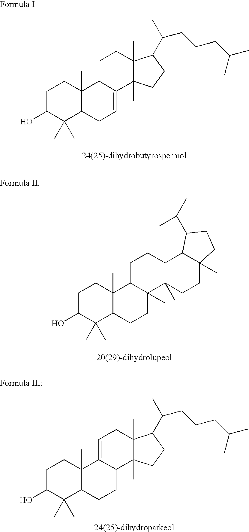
C1C(O)C(C)(C)C2C(C)(C1)C1C(=CC2)C2(C)C(C)(CC1)C(C(C)CCCC(C)C)CC2.C1C(O)C(C)(C)C2C(C)(C1)C1C(C)(CC2)C2(C)C(CC1)C1C(C)(CC2)CCC1C(C)C.C1C(O)C(C)(C)C2C(C)(C1)C1=CCC3(C)C(C)(C1CC2)CCC3C(C)CCCC(C)C
